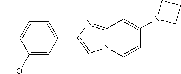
C1(OC)=CC(C2=CN3C(=N2)C=C(N2CCC2)C=C3)=CC=C1
